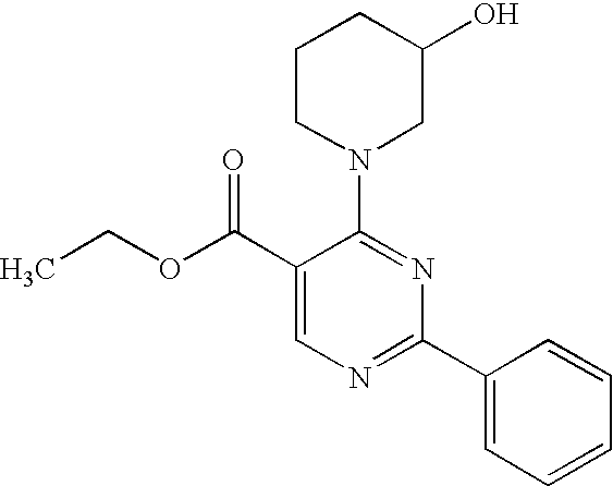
C1(C(OCC)=O)=CN=C(C2=CC=CC=C2)N=C1N1CC(O)CCC1
